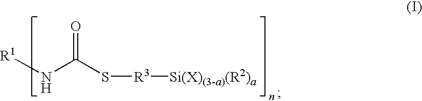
[R1]NC(S[R3][Si(X)(3-a)(R2)a])=O
